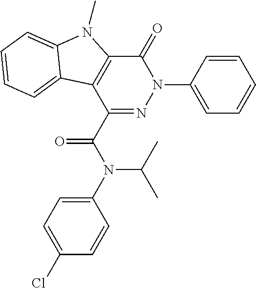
C1(=O)C2=C(C(C(N(C3=CC=C(Cl)C=C3)C(C)C)=O)=NN1C1=CC=CC=C1)C1=CC=CC=C1N2C
